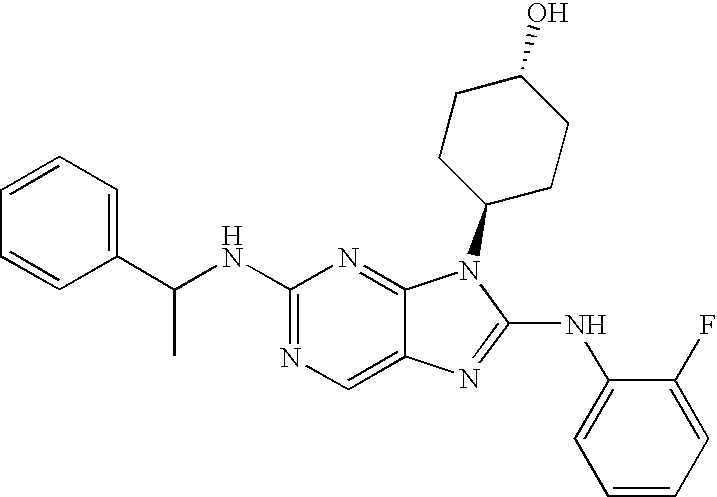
C1(NC(C2=CC=CC=C2)C)=NC=C2C(=N1)N(C1CCC(O)CC1)C(NC1=CC=CC=C1F)=N2
